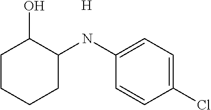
[H].C1(O)C(NC2=CC=C(Cl)C=C2)CCCC1
